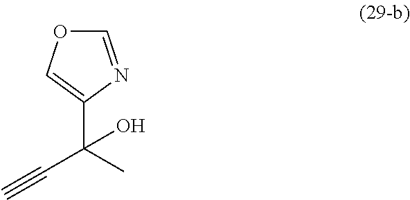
C1=NC(C(C)(C#C)O)=CO1
